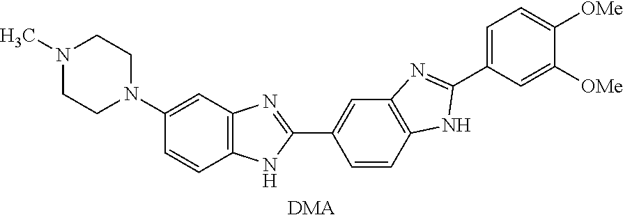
N1(C)CCN(C2=CC3=C(C=C2)NC(C2=CC4=C(C=C2)NC(C2=CC=C([OMe])C([OMe])=C2)=N4)=N3)CC1.[DMA]
